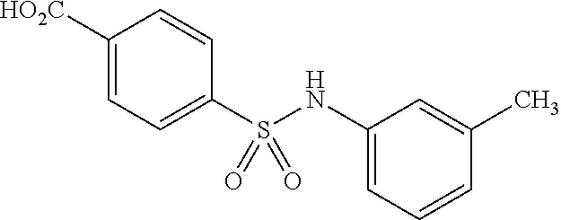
[HO2C]C1=CC=C(S(NC2=CC=CC(C)=C2)(=O)=O)C=C1
